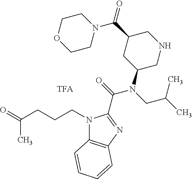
N1(CCCC(=O)C)C2=C(N=C1C(=O)N(CC(C)C)C1CNCC(C(=O)N3CCOCC3)C1)C=CC=C2
